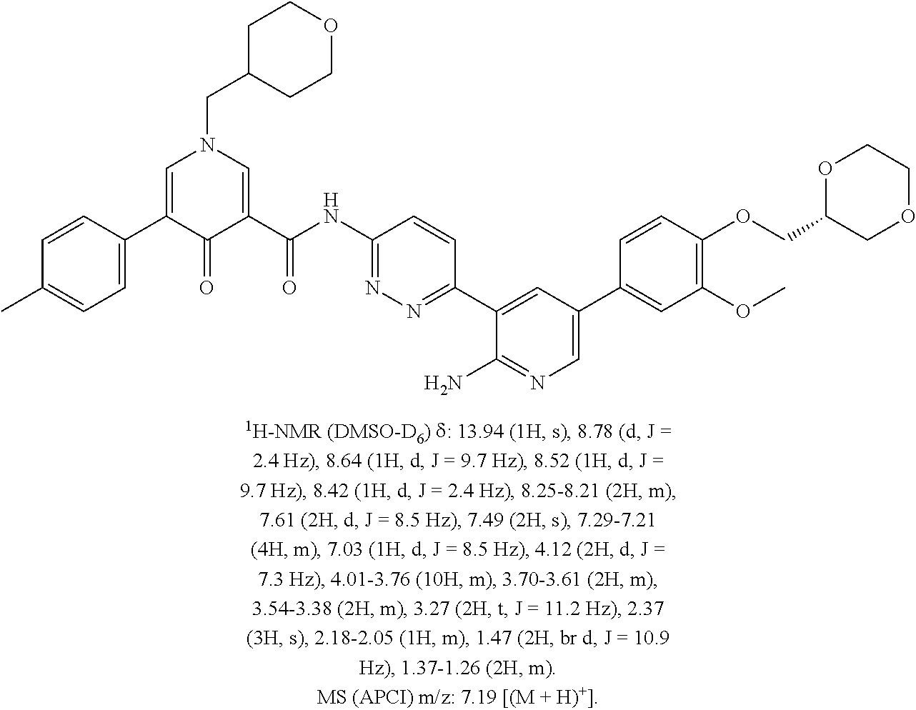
C1=C(C2=CN(CC3CCOCC3)C=C(C(NC3=NN=C(C4=CC(C5=CC(OC)=C(OCC6COCCO6)C=C5)=CN=C4N)C=C3)=O)C2=O)C=CC(C)=C1
